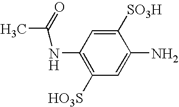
C1(NC(=O)C)=C([HO3S])C=C(N)C([SO3H])=C1
